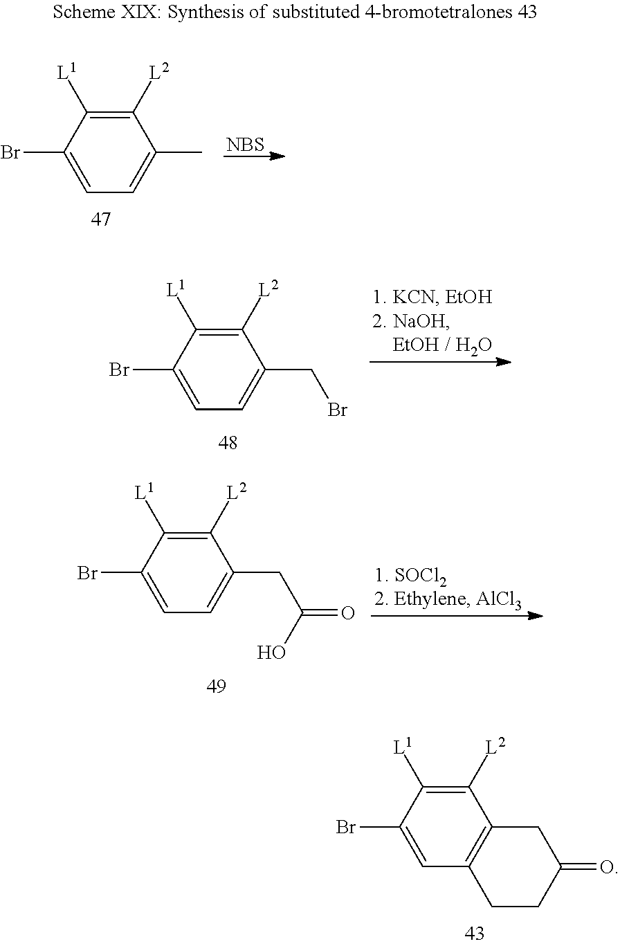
C1=C(Br)C([L1])=C([L2])C2=C1CCC(=O)C2.[NBS].C1=C(Br)C([L1])=C([L2])C(C)=C1.C1=C(Br)C([L1])=C([L2])C(CBr)=C1.C1=C(Br)C([L1])=C([L2])C(CC(=O)O)=C1
